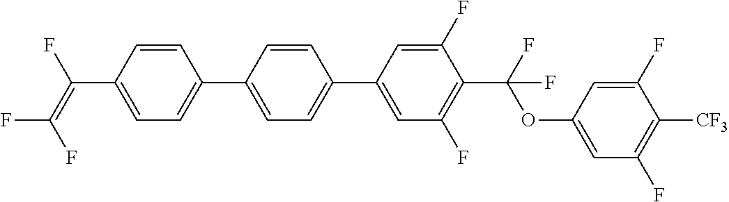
C1=CC(C2=CC=C(C3=CC(F)=C(C(OC4=CC(F)=C([CF3])C(F)=C4)(F)F)C(F)=C3)C=C2)=CC=C1C(F)=C(F)F
